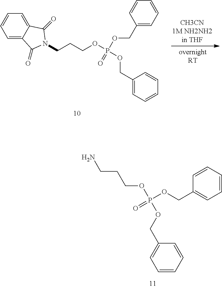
C1(COP(OCC2=CC=CC=C2)(OCCCN2C(=O)C3=CC=CC=C3C2=O)=O)=CC=CC=C1.NCCCOP(OCC1=CC=CC=C1)(OCC1=CC=CC=C1)=O
